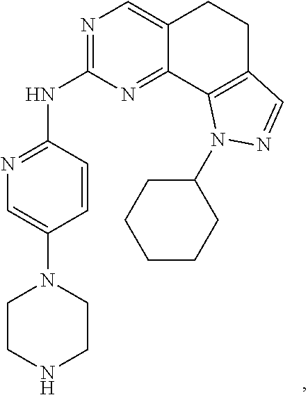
N1=C(NC2=NC=C(N3CCNCC3)C=C2)N=C2C(=C1)CCC1=C2N(C2CCCCC2)N=C1
